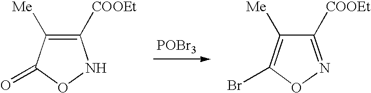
[POBr3].C1([COOEt])=C([Me])C(=O)ON1.C1([COOEt])=NOC(Br)=C1[Me]
